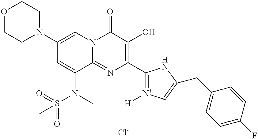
O1CCN(C2=CN3C(=NC(C4=[N+]([H])C=C(CC5=CC=C(F)C=C5)N4)=C(O)C3=O)C(N(C)S(=O)(=O)C)=C2)CC1.[Cl-]
